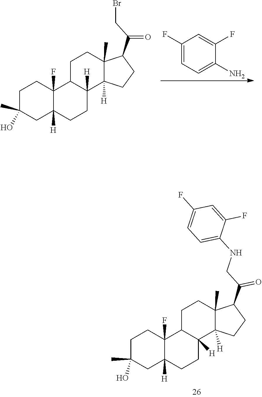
C1C(C)(O)CC2([H])C(F)(C1)C1C([H])(CC2)C2([H])C(C)(CC1)C(C(CNC1=CC=C(F)C=C1F)=O)CC2.C1C(C)(O)CC2([H])C(F)(C1)C1C([H])(CC2)C2([H])C(C)(CC1)C(C(=O)CBr)CC2.C1(F)=CC=C(N)C(F)=C1
